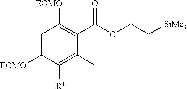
C1=C([EOMO])C([R1])=C(C)C(C(OCC[SiMe3])=O)=C1[EOMO]
